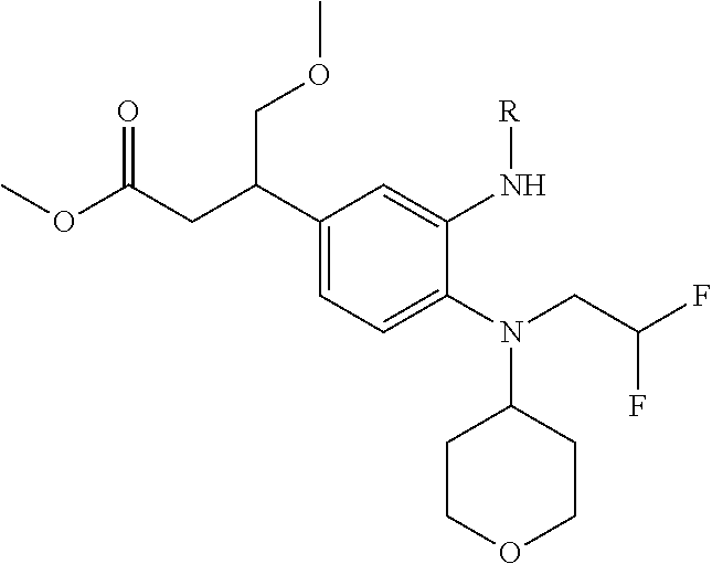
C1(N(C2CCOCC2)CC(F)F)=CC=C(C(CC(OC)=O)COC)C=C1N[R]
